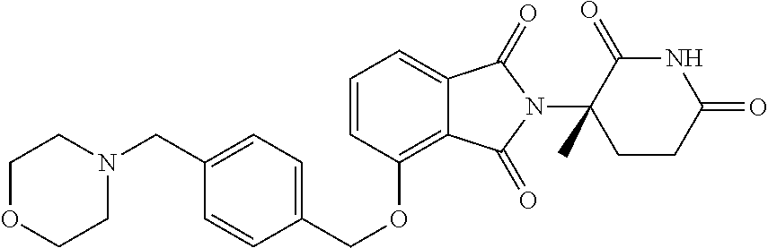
C1=C2C(=C(OCC3=CC=C(CN4CCOCC4)C=C3)C=C1)C(=O)N(C1(C)CCC(=O)NC1=O)C2=O
